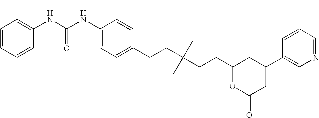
C1(CCC(C)(C)CCC2CC(C3=CN=CC=C3)CC(=O)O2)=CC=C(NC(NC2=C(C)C=CC=C2)=O)C=C1
